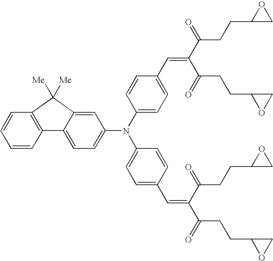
C1=CC2=C(C=C1)C([Me])([Me])C1=CC(N(C3=CC=C(C=C(C(CCC4CO4)=O)C(=O)CCC4OC4)C=C3)C3=CC=C(C=C(C(CCC4OC4)=O)C(=O)CCC4CO4)C=C3)=CC=C21
